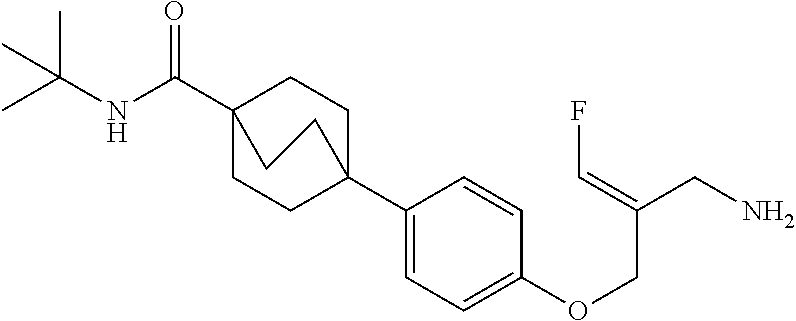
C1(C23CCC(C(NC(C)(C)C)=O)(CC2)CC3)=CC=C(OCC(CN)=CF)C=C1
